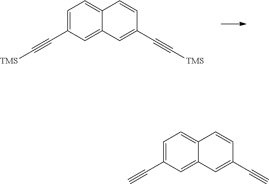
C1=C(C#C[TMS])C=C2C(=C1)C=CC(C#C[TMS])=C2.C1=C(C#C)C=C2C(=C1)C=CC(C#C)=C2
